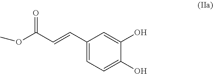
C1(C=CC(OC)=O)=CC=C(O)C(O)=C1
